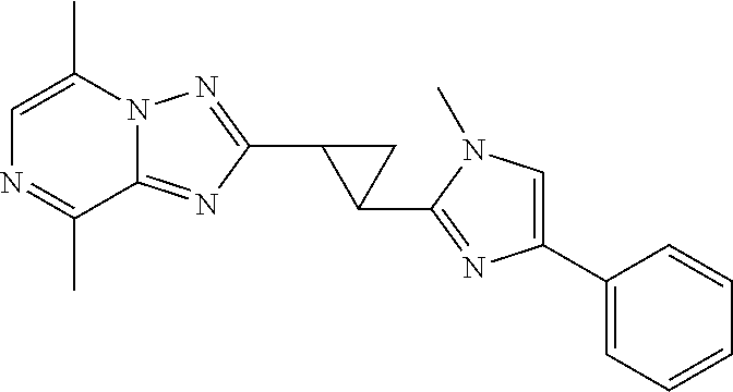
C12=NC(C3C(C4=NC(C5=CC=CC=C5)=CN4C)C3)=NN1C(C)=CN=C2C
